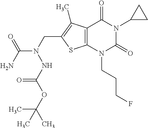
C12=C(N(CCCF)C(=O)N(C3CC3)C1=O)SC(CN(C(N)=O)NC(OC(C)(C)C)=O)=C2C
